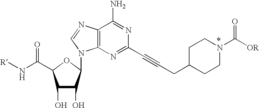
C12=C(N=C(C#CCC3CCN(C([OR])=O)CC3)N=C1N)N(C1C(O)C(O)C(C(N[R])=O)O1)C=N2
